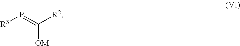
[R3]P=C([R2])[OM]
